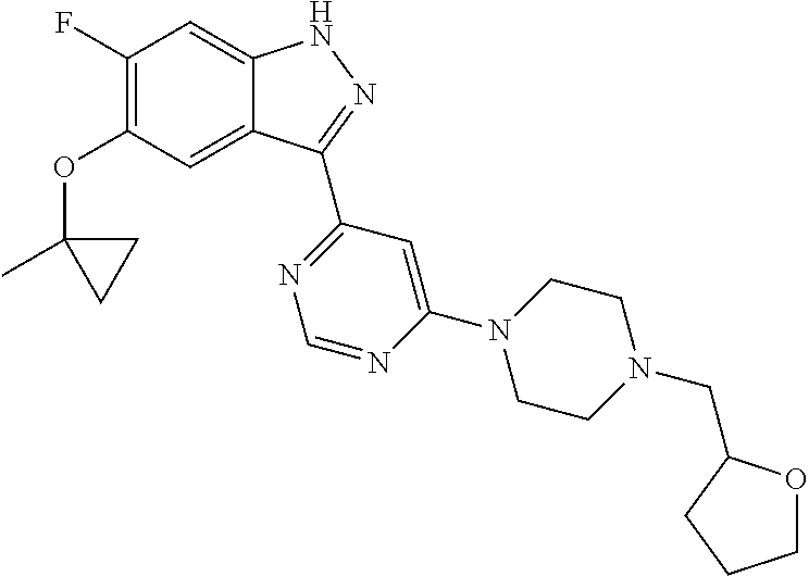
O(C1=C(F)C=C2C(=C1)C(C1=NC=NC(N3CCN(CC4OCCC4)CC3)=C1)=NN2)C1(C)CC1
